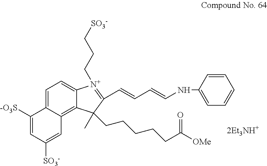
C1([-O3S])=CC([SO3-])=CC2=C3C(=CC=C12)N(CCC[SO3-])=C(C=CC=CNC1=CC=CC=C1)C3(C)CCCCCC([OMe])=O
